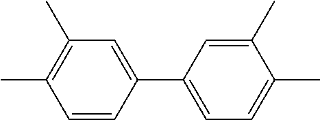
C1=C(C2=CC=C(C)C(C)=C2)C=CC(C)=C1C
